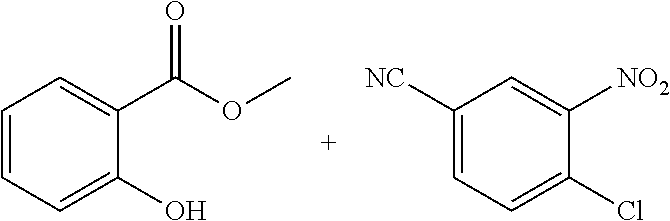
C1=CC=C(C(=O)OC)C(O)=C1.C1=C([NC])C=C([NO2])C(Cl)=C1
